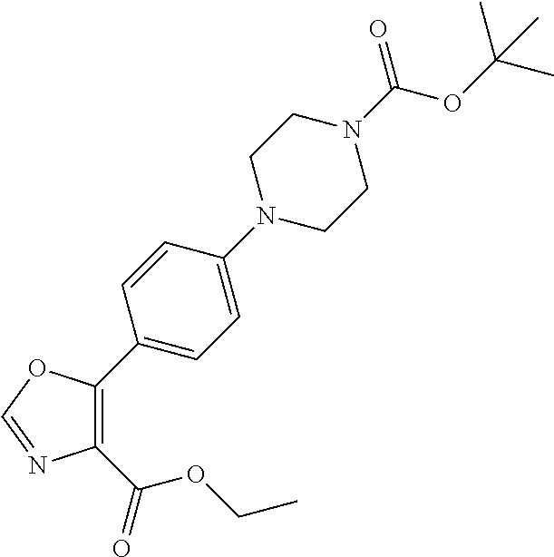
C1(C(=O)OCC)=C(C2=CC=C(N3CCN(C(=O)OC(C)(C)C)CC3)C=C2)OC=N1
